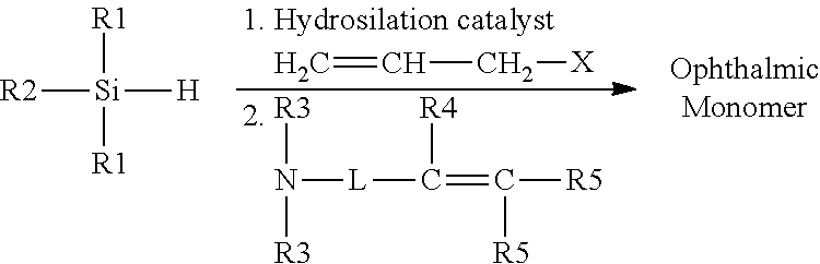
C=CC[X].N([L]C(=C([R5])[R5])[R4])([R3])[R3].[R2][Si]([H])([R1])[R1]
